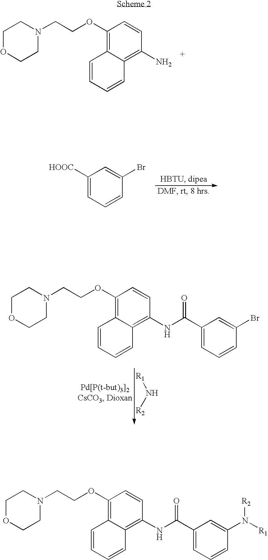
C1OCCN(CCOC2=C3C(=C(N)C=C2)C=CC=C3)C1.C1([HOOC])=CC=CC(Br)=C1.[R1]N[R2].C1OCCN(CCOC2=C3C(=C(NC(C4=CC=CC(Br)=C4)=O)C=C2)C=CC=C3)C1.C1OCCN(CCOC2=C3C(=C(NC(C4=CC=CC(N([R1])[R2])=C4)=O)C=C2)C=CC=C3)C1
